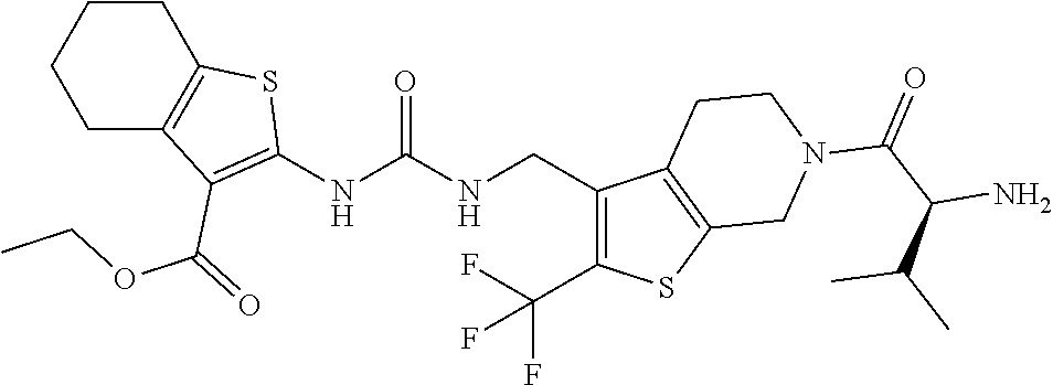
C1CC2=C(CC1)C(C(OCC)=O)=C(NC(NCC1=C(C(F)(F)F)SC3=C1CCN(C(C(N)C(C)C)=O)C3)=O)S2
